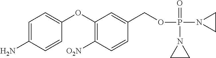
C1=C(N)C=CC(OC2=C([O2N])C=CC(COP(N3CC3)(=O)N3CC3)=C2)=C1
